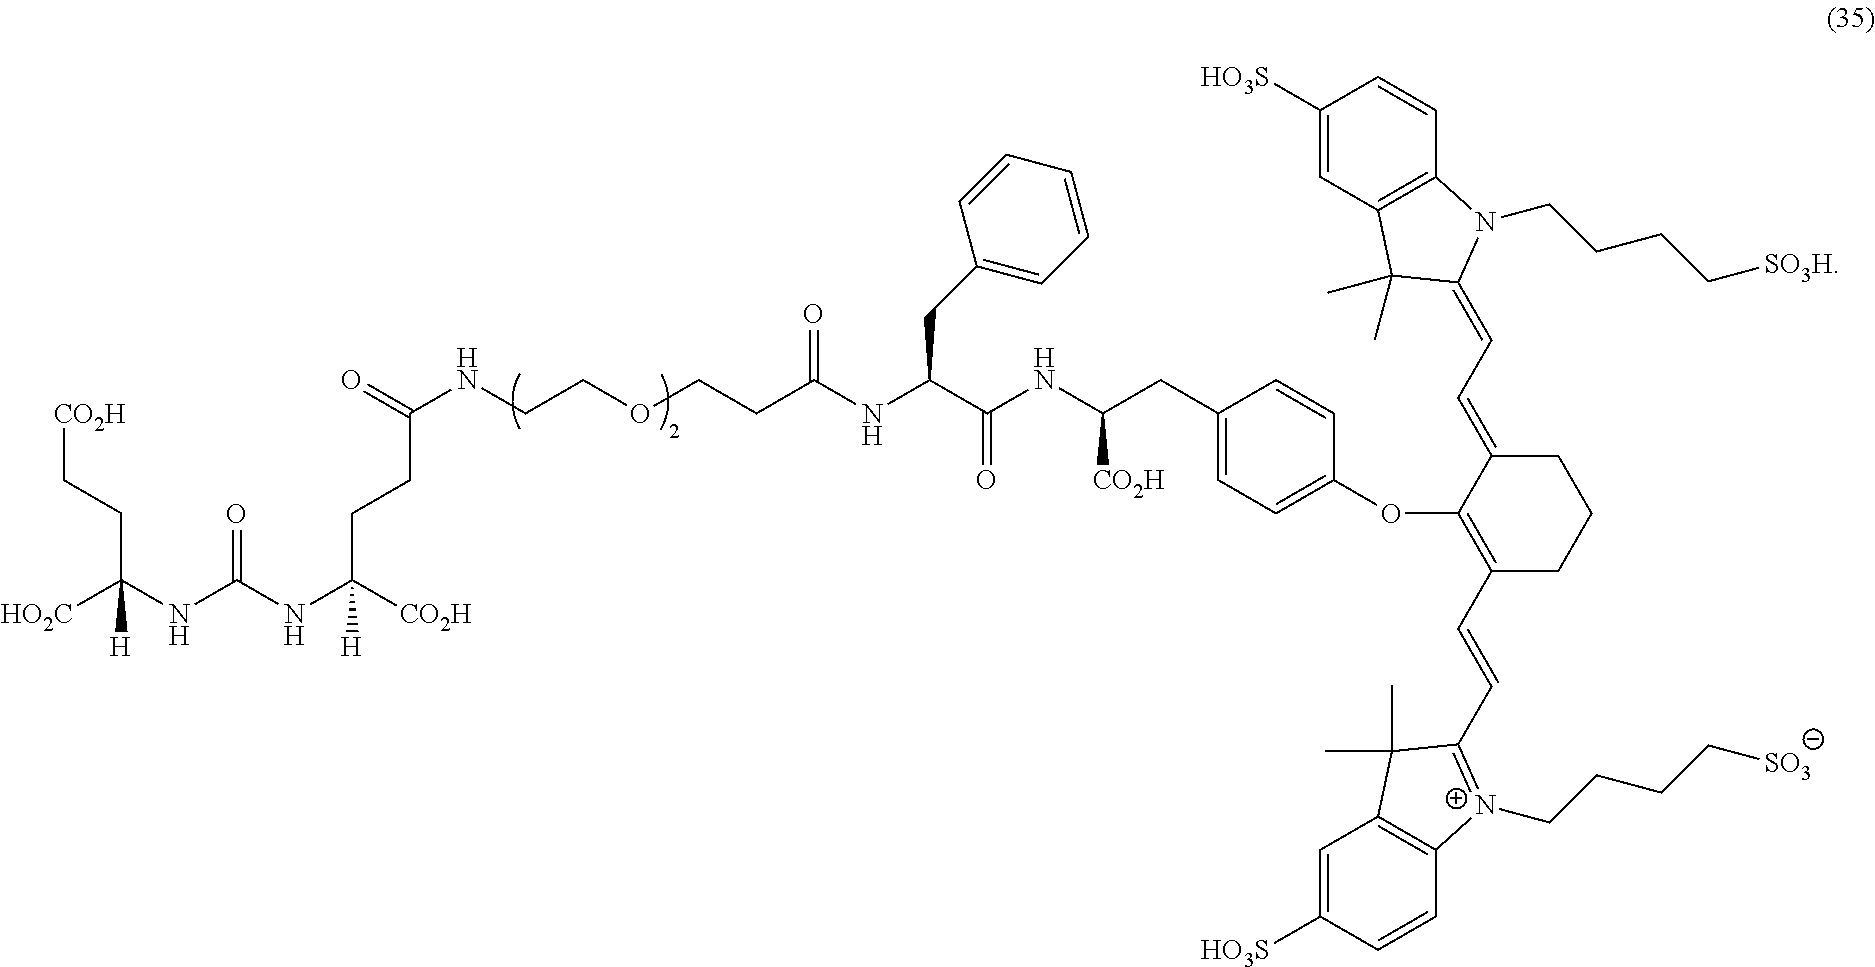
[HO2C]C(NC(NC([CO2H])(CCC(NCCOCCC(NC(CC1=CC=CC=C1)C(NC(CC1=CC=C(OC2=C(C=CC3=[N+](CCCC[SO3])C4=C(C=C([HO3S])C=C4)C3(C)C)CCCC2=CC=C2C(C)(C)C3=C(C=CC([HO3S])=C3)N2CCCC[SO3H])C=C1)[CO2H])=O)=O)=O)[H])=O)(CC[CO2H])[H]
